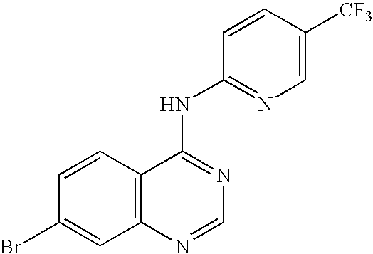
C1=CC2=C(C=C1Br)N=CN=C2NC1=NC=C([CF3])C=C1
